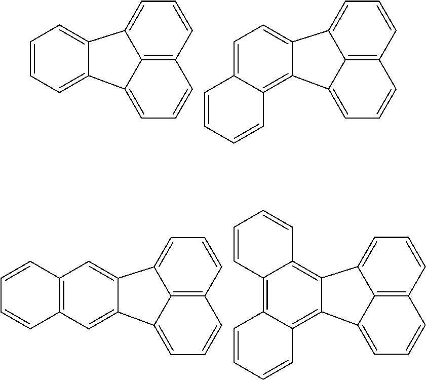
C1=CC=C2C(=C1)C1=CC=CC3=C1C2=CC=C3.C1=C2C(=C3C(=C1)C1=CC=CC4=C1C3=CC=C4)C=CC=C2.C12=C(C=C3C(=C1)C1=CC=CC4=C1C3=CC=C4)C=CC=C2.C12=C3C(=C4C(=C1C=CC=C2)C1=CC=CC2=C1C4=CC=C2)C=CC=C3
